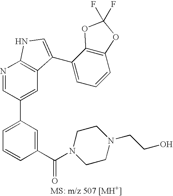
C1=C(C2=CC3=C(N=C2)NC=C3C2=CC=CC3=C2OC(F)(F)O3)C=C(C(N2CCN(CCO)CC2)=O)C=C1
